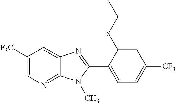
C1([F3C])=CN=C2C(=C1)N=C(C1=CC=C([CF3])C=C1SCC)N2C
